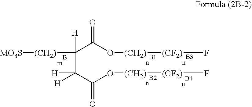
C(C(C(O[(CH2)][(CF2)]F)=O)([H])[H])(C(O[(CH2)][(CF2)]F)=O)([H])[(CH2)][MO3S]
